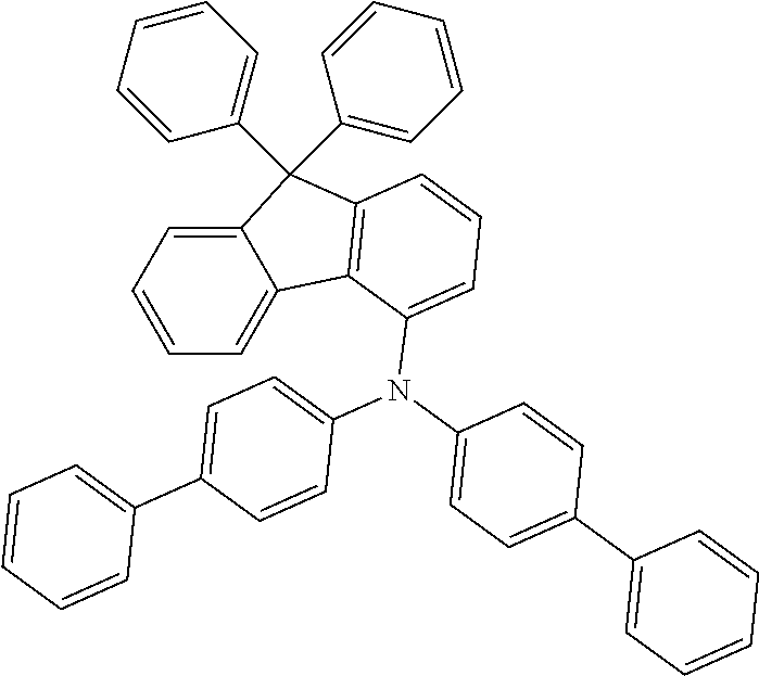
C12=CC=CC=C1C1=C(C2(C2=CC=CC=C2)C2=CC=CC=C2)C=CC=C1N(C1=CC=C(C2=CC=CC=C2)C=C1)C1=CC=C(C2=CC=CC=C2)C=C1
